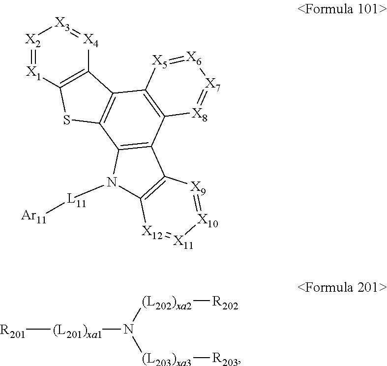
[X2]1=[X1]C2=C([X4]=[X3]1)C1=C(S2)C2=C(C3=C1[X5]=[X6][X7]=[X8]3)C1=C(N2[L11][Ar11])[X12]=[X11][X10]=[X9]1.[R201][(L201)xa1]N([(L203)xa3][R203])[(L202)xa2][R202]
